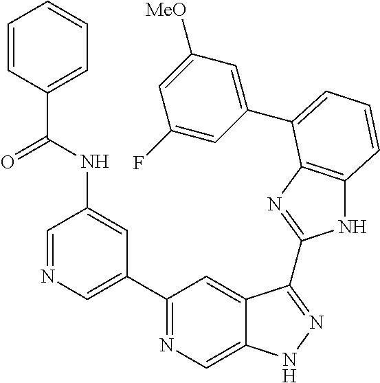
C1(C2=NC=C3C(=C2)C(C2=NC4=C(N2)C=CC=C4C2=CC([MeO])=CC(F)=C2)=NN3)=CN=CC(NC(C2=CC=CC=C2)=O)=C1
